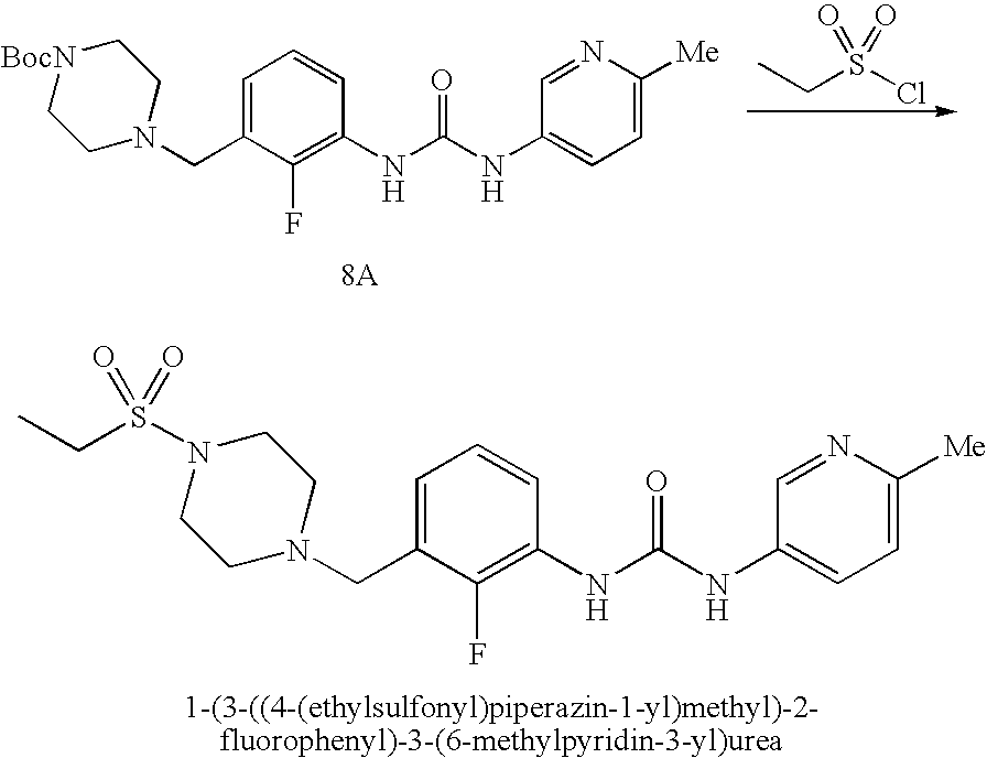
C(S(Cl)(=O)=O)C.C1=C(CN2CC[BocN]CC2)C(F)=C(NC(=O)NC2=CC=C([Me])N=C2)C=C1.C1=C(CN2CCN(S(CC)(=O)=O)CC2)C(F)=C(NC(=O)NC2=CC=C([Me])N=C2)C=C1
